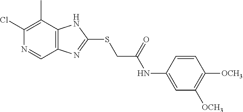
C1(Cl)=C(C)C2=C(C=N1)N=C(SCC(NC1=CC([OCH3])=C([OCH3])C=C1)=O)N2
